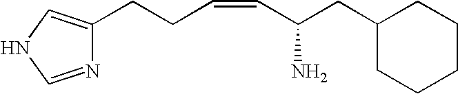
N1=CNC=C1CCC=CC(CC1CCCCC1)N
